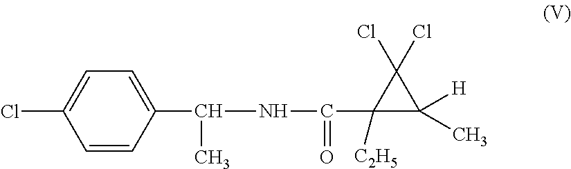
C1=CC(C(C)NC(=O)C2([C2H5])C([H])(C)C2(Cl)Cl)=CC=C1Cl
